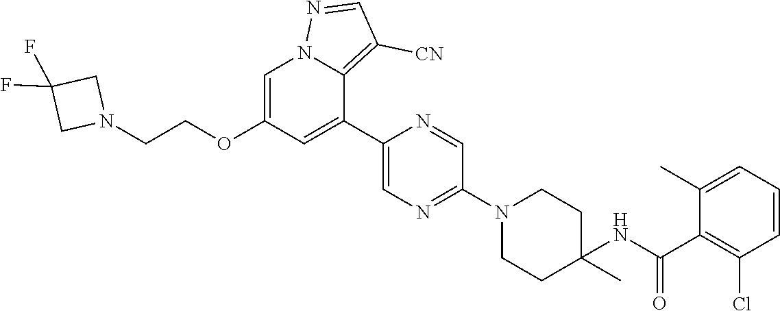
C1(C2=CC(OCCN3CC(F)(F)C3)=CN3C2=C([CN])C=N3)=CN=C(N2CCC(NC(C3=C(Cl)C=CC=C3C)=O)(C)CC2)C=N1
